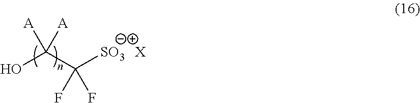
OC(C([SO3])(F)F)([A])[A].[X]
